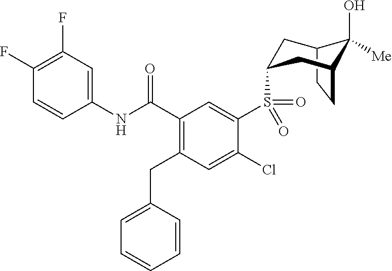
C1(F)=C(F)C=C(NC(C2=C(CC3=CC=CC=C3)C=C(Cl)C(S(=O)(=O)C3CC4C(O)([Me])C(CC4)C3)=C2)=O)C=C1
